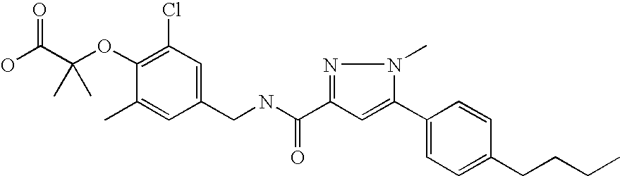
C1(CNC(=O)C2=NN(C)C(C3=CC=C(CCCC)C=C3)=C2)=CC(Cl)=C(OC(C(O)=O)(C)C)C(C)=C1
